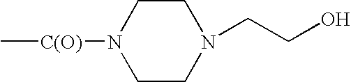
C[C(O)]N1CCN(CCO)CC1
